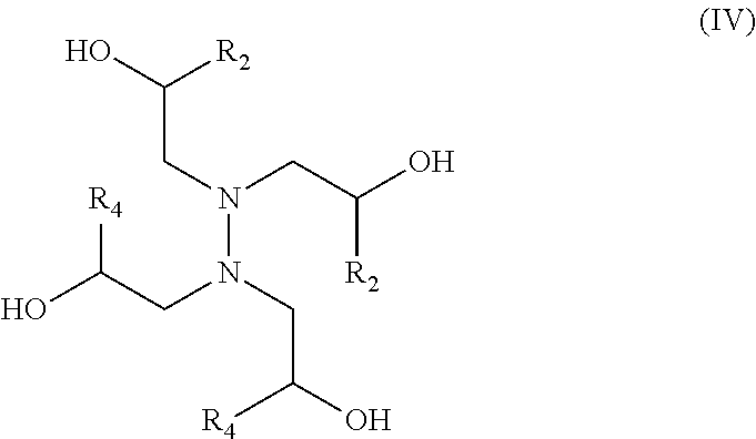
C(C(O)[R2])N(CC(O)[R2])N(CC(O)[R4])CC(O)[R4]
